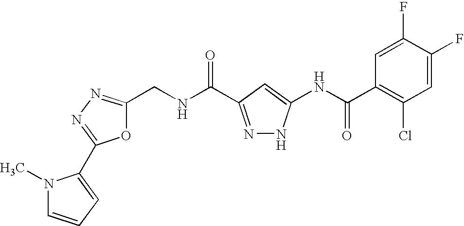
C1(CNC(=O)C2=NNC(NC(C3=C(Cl)C=C(F)C(F)=C3)=O)=C2)=NN=C(C2=CC=CN2C)O1
